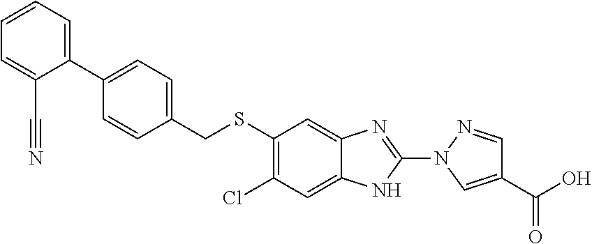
S(C1=C(Cl)C=C2C(=C1)N=C(N1C=C(C(O)=O)C=N1)N2)CC1=CC=C(C2=CC=CC=C2C#N)C=C1
